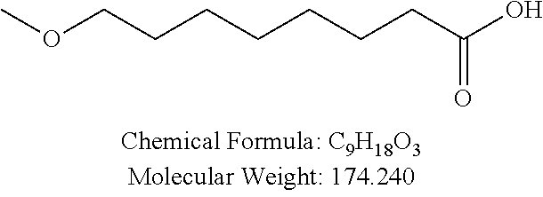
COCCCCCCCC(O)=O
